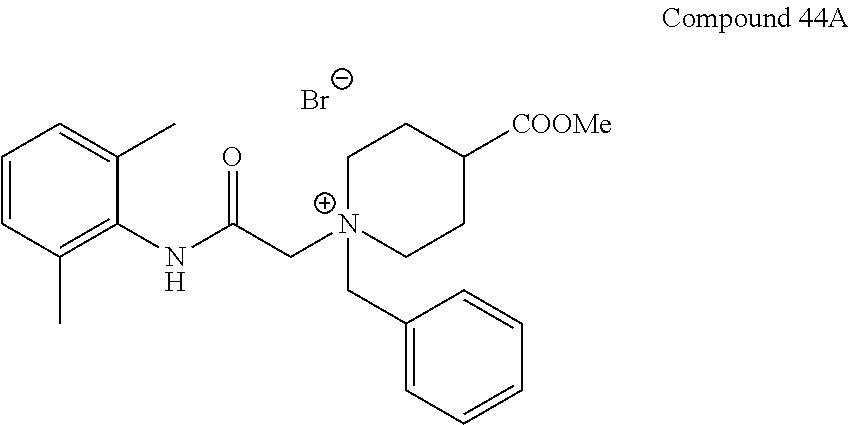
C1=CC(C)=C(NC(=O)C[N+]2(CC3=CC=CC=C3)CCC([COOMe])CC2)C(C)=C1.[Br-]
